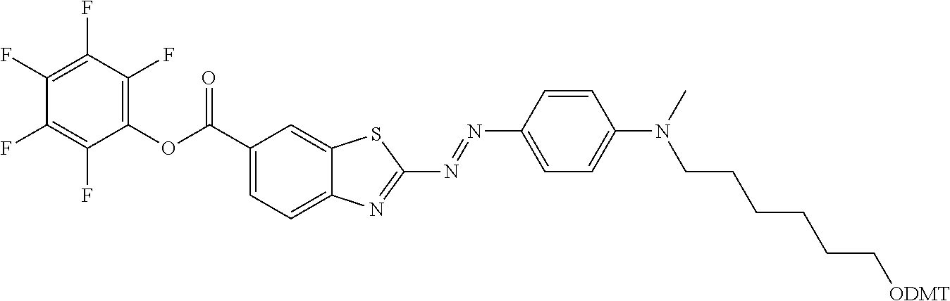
C1(C(OC2=C(F)C(F)=C(F)C(F)=C2F)=O)=CC=C2C(=C1)SC(N=NC1=CC=C(N(C)CCCCCC[ODMT])C=C1)=N2
